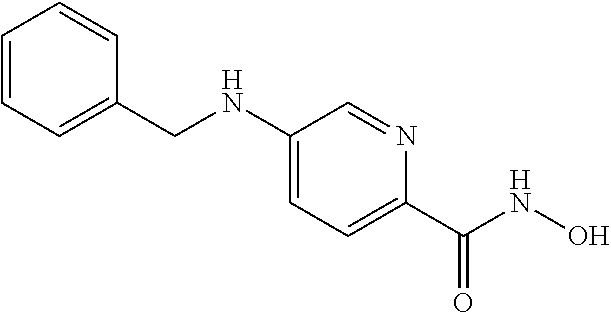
C1=CC=C(CNC2=CC=C(C(NO)=O)N=C2)C=C1
